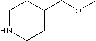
N1CCC(COC)CC1
